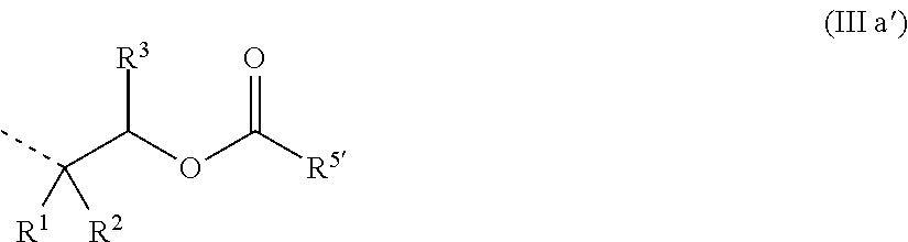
CC([R1])([R2])C(OC([R5])=O)[R3]
